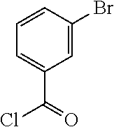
C1=C(Br)C=CC=C1C(Cl)=O
